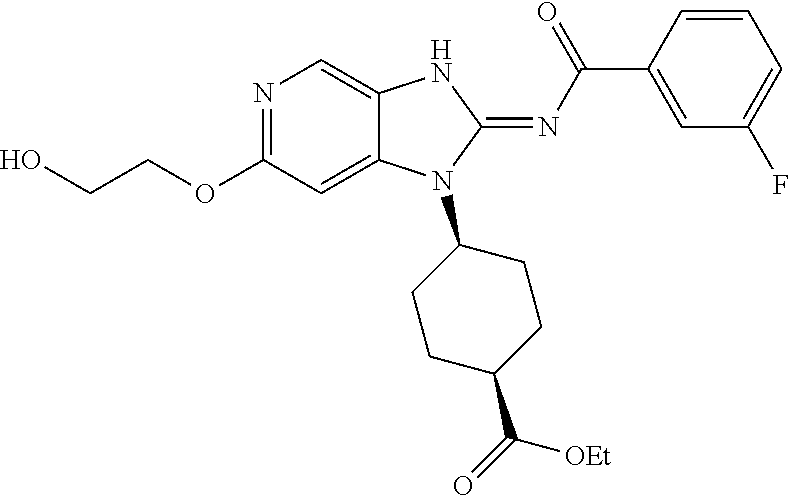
N1=C(OCCO)C=C2C(=C1)NC(=NC(C1=CC(F)=CC=C1)=O)N2C1CCC(C(=O)[OEt])CC1
